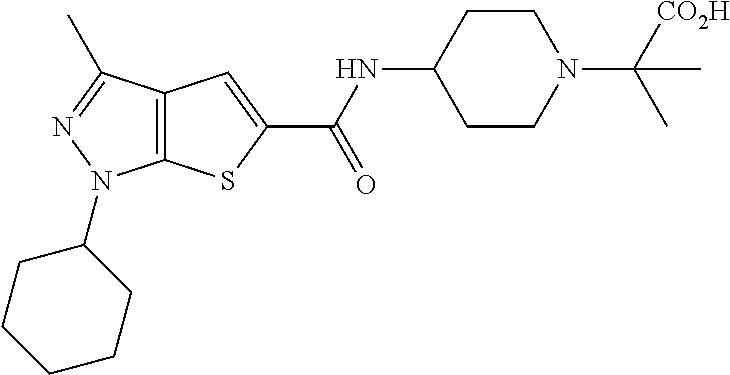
C12=C(C(C)=NN1C1CCCCC1)C=C(C(NC1CCN(C([CO2H])(C)C)CC1)=O)S2
